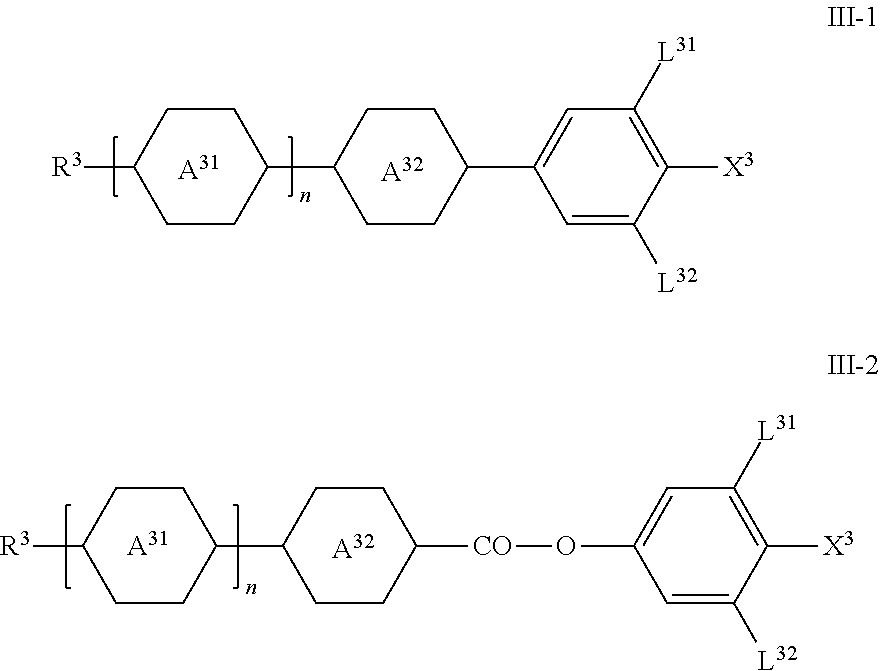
[A31].[A32].[R3]C1CCC(C2CCC([CO]OC3=CC([L31])=C([X3])C([L32])=C3)CC2)CC1.[A31].[A32].[R3]C1CCC(C2CCC(C3=CC([L31])=C([X3])C([L32])=C3)CC2)CC1
